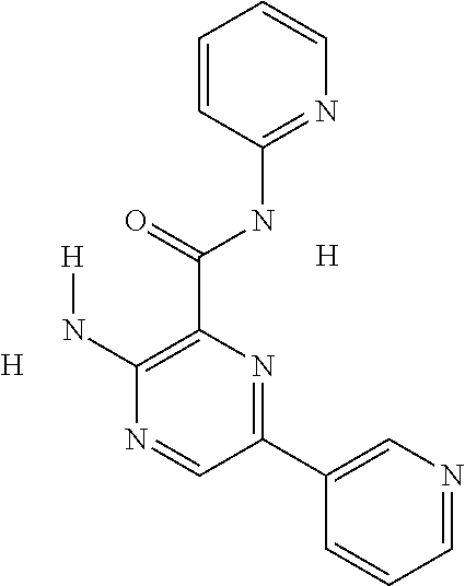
C1(C(NC2=NC=CC=C2)=O)=C(N[H])N=CC(C2=CN=CC=C2)=N1.[H].[H]
